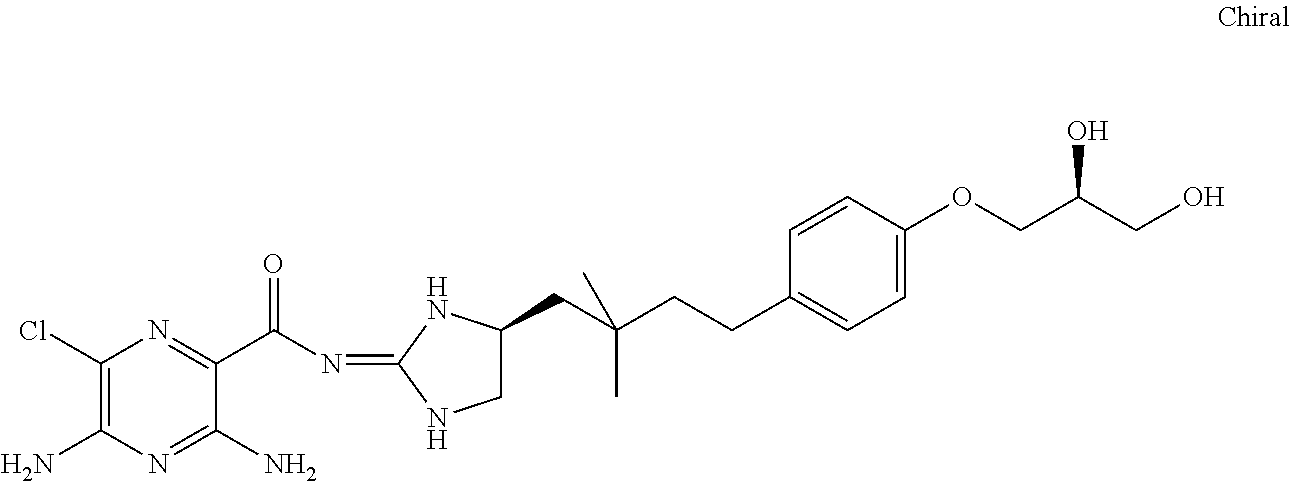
C1(Cl)=C(N)N=C(N)C(C(N=C2NCC(CC(CCC3=CC=C(OCC(CO)O)C=C3)(C)C)N2)=O)=N1
